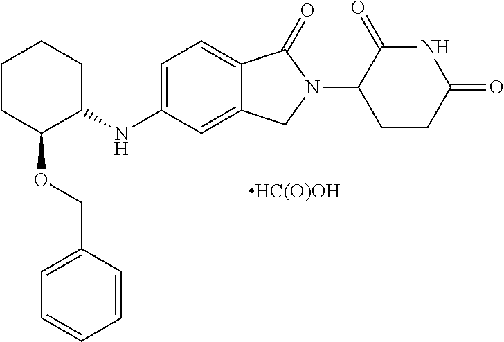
C1CC(OCC2=CC=CC=C2)C(NC2=CC=C3C(=C2)CN(C2CCC(=O)NC2=O)C3=O)CC1.[HC(O)OH]
